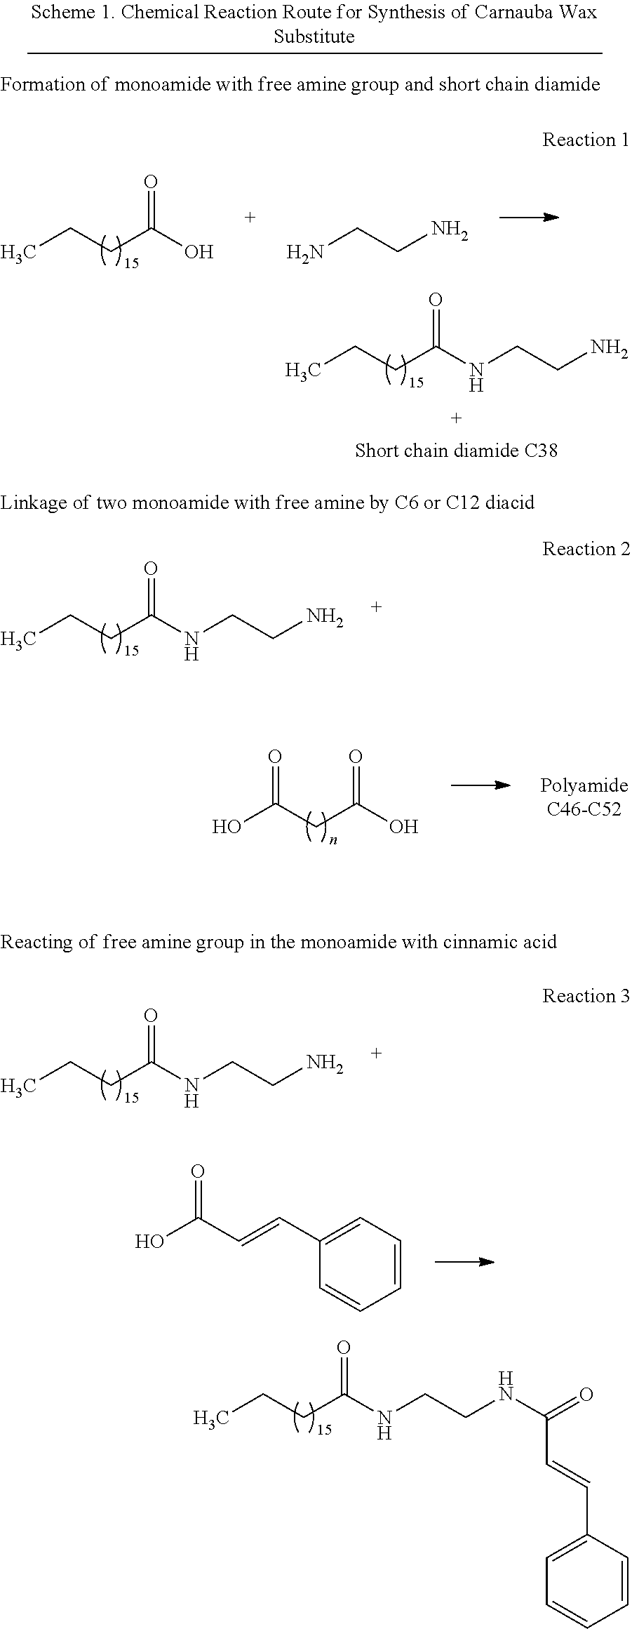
CCCC(O)=O.NCCN.CCCC(NCCN)=O.OC(CC(O)=O)=O.CCCC(NCCN)=O.OC(C=CC1=CC=CC=C1)=O.CCCC(NCCNC(C=CC1=CC=CC=C1)=O)=O.CCCC(NCCN)=O
